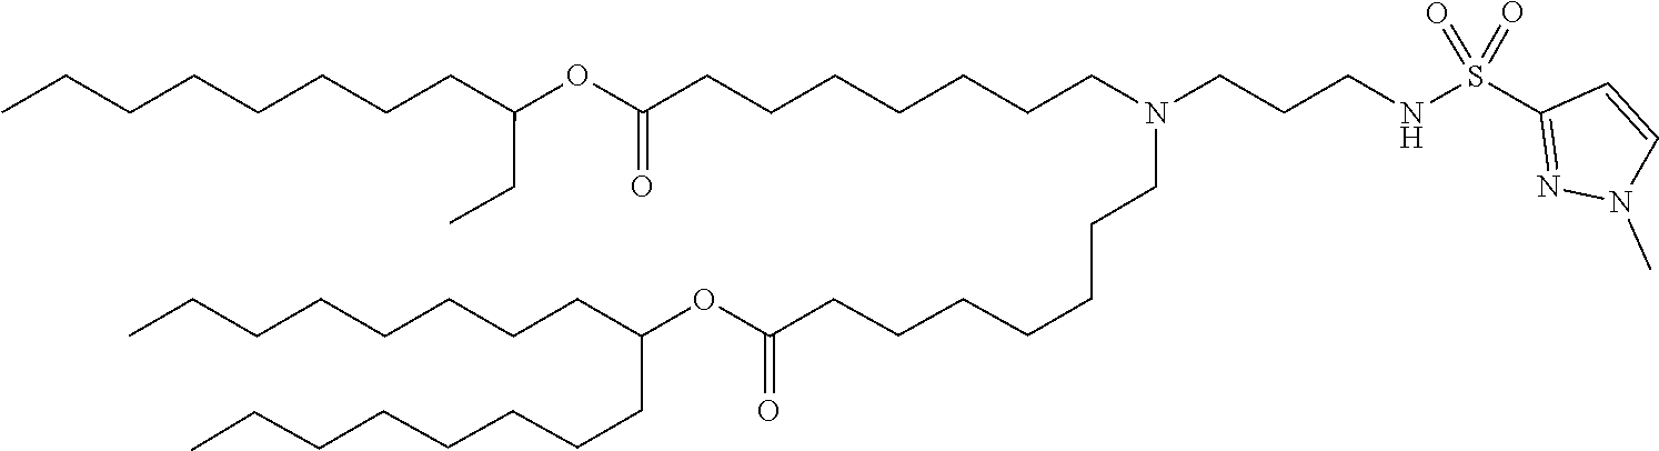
C(CCCCC(CCCCCCCC)OC(=O)CCCCCCCN(CCCNS(=O)(=O)C1=NN(C)C=C1)CCCCCCCC(OC(CC)CCCCCCCC)=O)CCC
